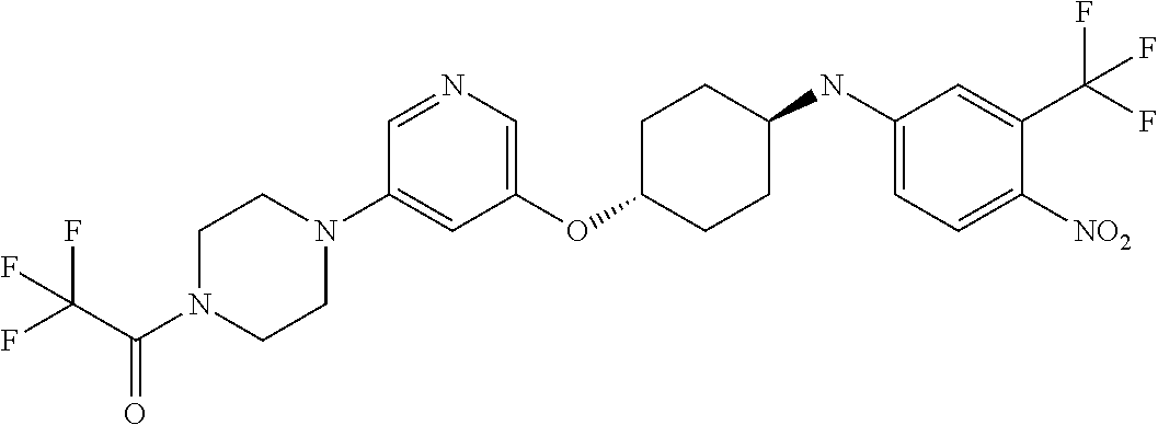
C1(OC2CCC(NC3=CC=C([NO2])C(C(F)(F)F)=C3)CC2)=CN=CC(N2CCN(C(C(F)(F)F)=O)CC2)=C1
